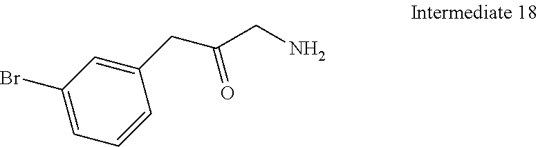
C1(Br)=CC=CC(CC(=O)CN)=C1
